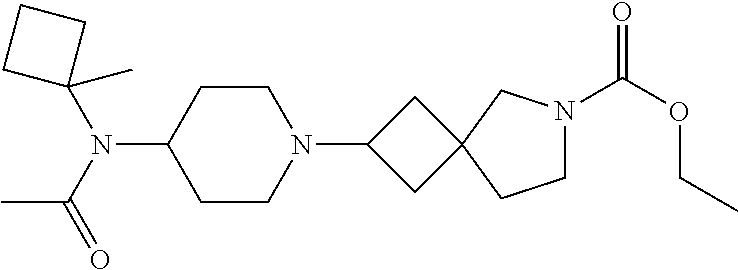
C1CN(C2CC3(C2)CCN(C(OCC)=O)C3)CCC1N(C1(C)CCC1)C(=O)C
